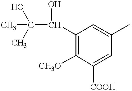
CC(C(O)C1=C([CH3O])C([COOH])=CC(C)=C1)(O)C
